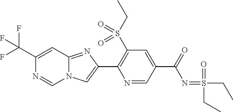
C1(C(F)(F)F)=CC2=NC(C3=C(S(CC)(=O)=O)C=C(C(N=S(=O)(CC)CC)=O)C=N3)=CN2C=N1
